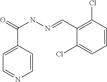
C1=C(C(=O)NN=CC2=C(Cl)C=CC=C2Cl)C=CN=C1
